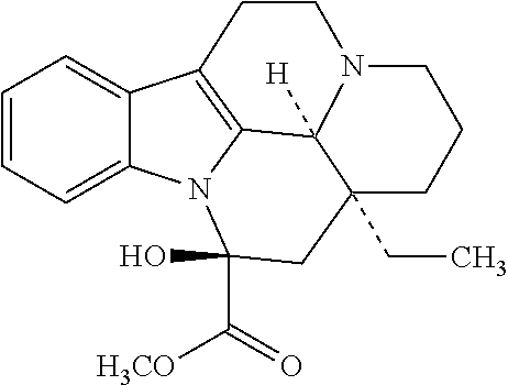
C1=CC=C2C(=C1)C1=C3N2C(O)(C(=O)[H3CO])CC2(CC)CCCN(CC1)C32[H]
